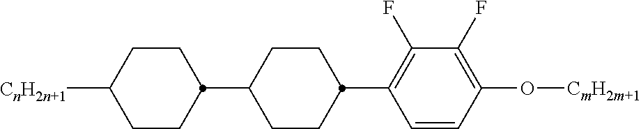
C1=CC(O[CmH2m+1])=C(F)C(F)=C1C1CCC(C2CCC([CnH2n+1])CC2)CC1
